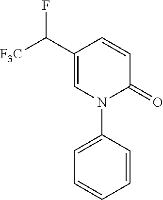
N1(C2=CC=CC=C2)C(=O)C=CC(C(F)[F3C])=C1
